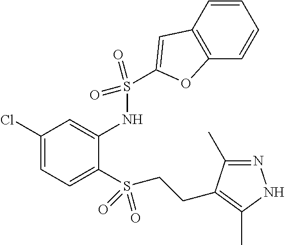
C1(Cl)=CC=C(S(=O)(=O)CCC2=C(C)NN=C2C)C(NS(=O)(=O)C2=CC3=C(C=CC=C3)O2)=C1
